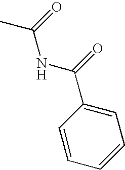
CC(NC(C1=CC=CC=C1)=O)=O
